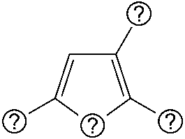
C1(C)=C(C)CC(C)=C1
